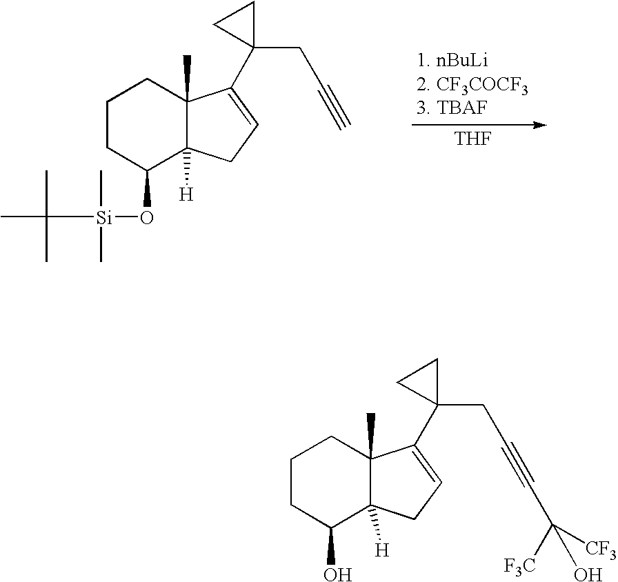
C1CC(O)C2([H])C(C)(C1)C(C1(CC#CC([F3C])(O)[CF3])CC1)=CC2.[THF].C1CC(O[Si](C(C)(C)C)(C)C)C2([H])C(C)(C1)C(C1(CC#C)CC1)=CC2
